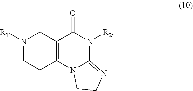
O=C1N([R2])C2=NCCN2C2=C1CN([R1])CC2
